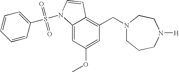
C1=C(OC)C=C2C(=C1CN1CCCN([H])CC1)C=CN2S(=O)(=O)C1=CC=CC=C1
